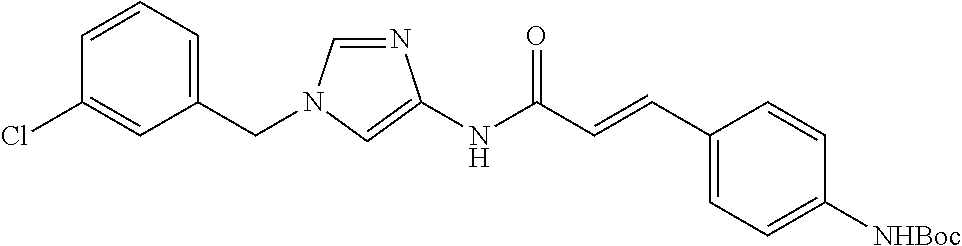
C1=NC(NC(C=CC2=CC=C([NHBoc])C=C2)=O)=CN1CC1=CC=CC(Cl)=C1
